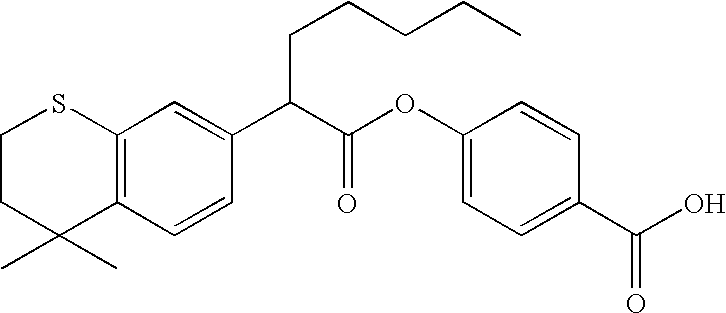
C1CC(C)(C)C2=C(S1)C=C(C(C(OC1=CC=C(C(O)=O)C=C1)=O)CCCCC)C=C2
